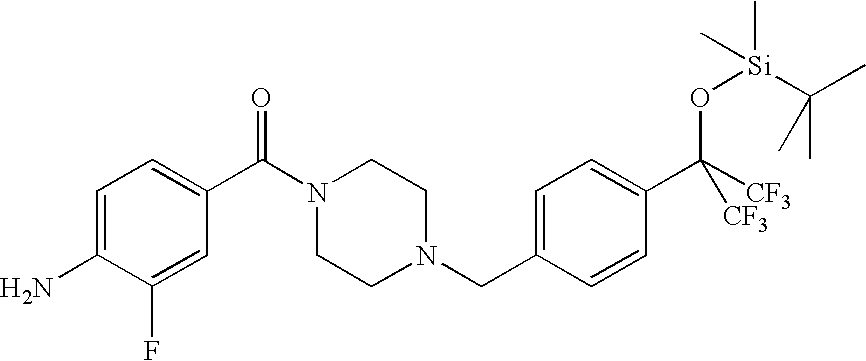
NC1=CC=C(C(=O)N2CCN(CC3=CC=C(C([CF3])(O[Si](C)(C(C)(C)C)C)[CF3])C=C3)CC2)C=C1F
